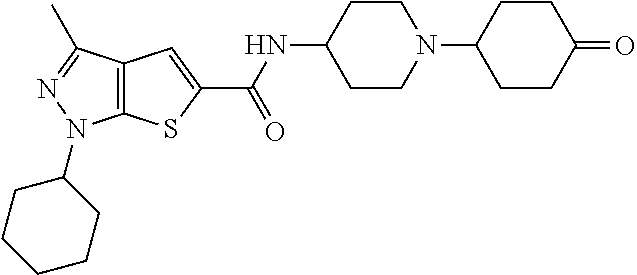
C12=C(C(C)=NN1C1CCCCC1)C=C(C(=O)NC1CCN(C3CCC(=O)CC3)CC1)S2
